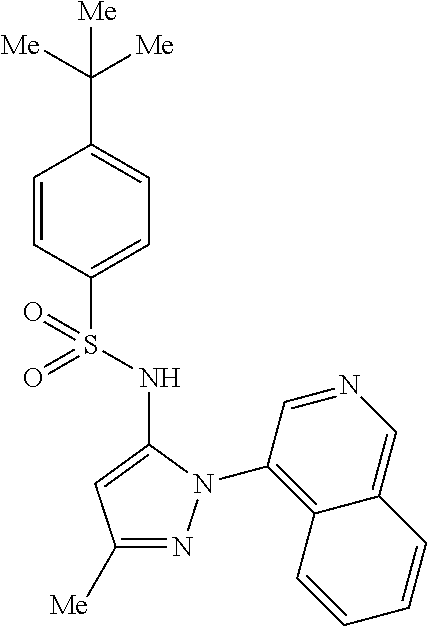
C1=CC(S(=O)(NC2=CC([Me])=NN2C2=C3C(=CN=C2)C=CC=C3)=O)=CC=C1C([Me])([Me])[Me]
